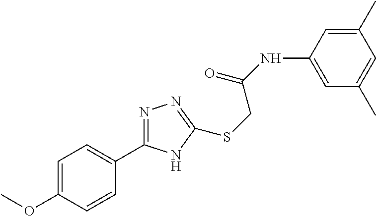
C1=C(NC(=O)CSC2=NN=C(C3=CC=C(OC)C=C3)N2)C=C(C)C=C1C
